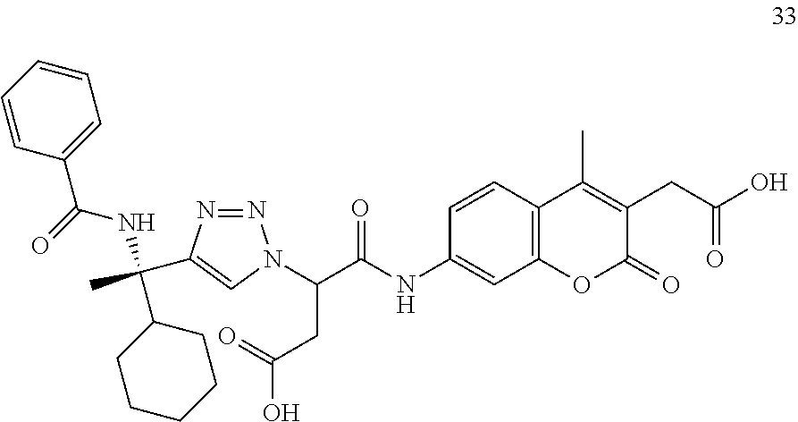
C1=CC2=C(C=C1NC(=O)C(CC(=O)O)N1N=NC(C(NC(=O)C3=CC=CC=C3)(C)C3CCCCC3)=C1)OC(=O)C(CC(=O)O)=C2C
